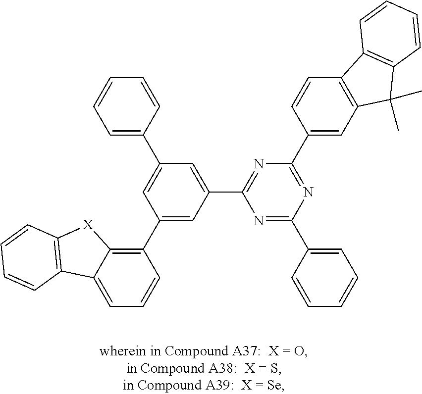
C1=C2C(=C(C3=CC(C4=NC(C5=CC6=C(C=C5)C5=C(C6(C)C)C=CC=C5)=NC(C5=CC=CC=C5)=N4)=CC(C4=CC=CC=C4)=C3)C=C1)[X]C1=C2C=CC=C1
